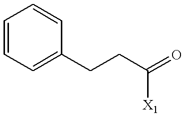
C1=CC=C(CCC(=O)[X1])C=C1
